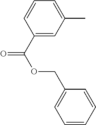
C1=C(C)C=C(C(=O)OCC2=CC=CC=C2)C=C1
